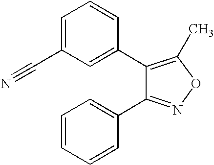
C1(C2=CC(C#N)=CC=C2)=C(C)ON=C1C1=CC=CC=C1
